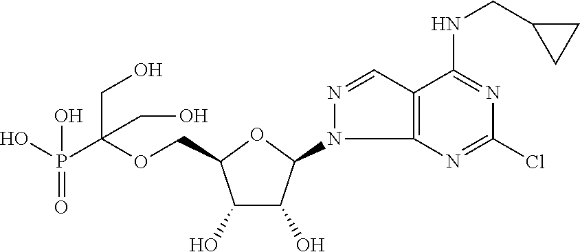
C(OCC1C(O)C(O)C(N2C3=C(C=N2)C(NCC2CC2)=NC(Cl)=N3)O1)(P(O)(=O)O)(CO)CO
